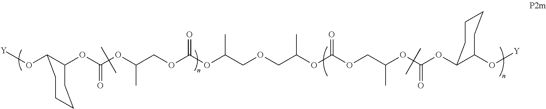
[Y]OC1C(OC(OC(COC(OC(COCC(OC(OCC(OC(OC2C(O[Y])CCCC2)=O)C)=O)C)C)=O)C)=O)CCCC1
